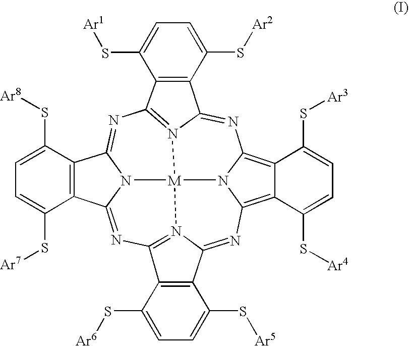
N1=C2N3=C(N=C4N5C(=NC6=N7C(=NC8=C9C(=C1N8[M]753)C(S[Ar3])=CC=C9S[Ar4])C1=C6C(S[Ar6])=CC=C1S[Ar5])C1=C4C(S[Ar8])=CC=C1S[Ar7])C1=C2C(S[Ar2])=CC=C1S[Ar1]
